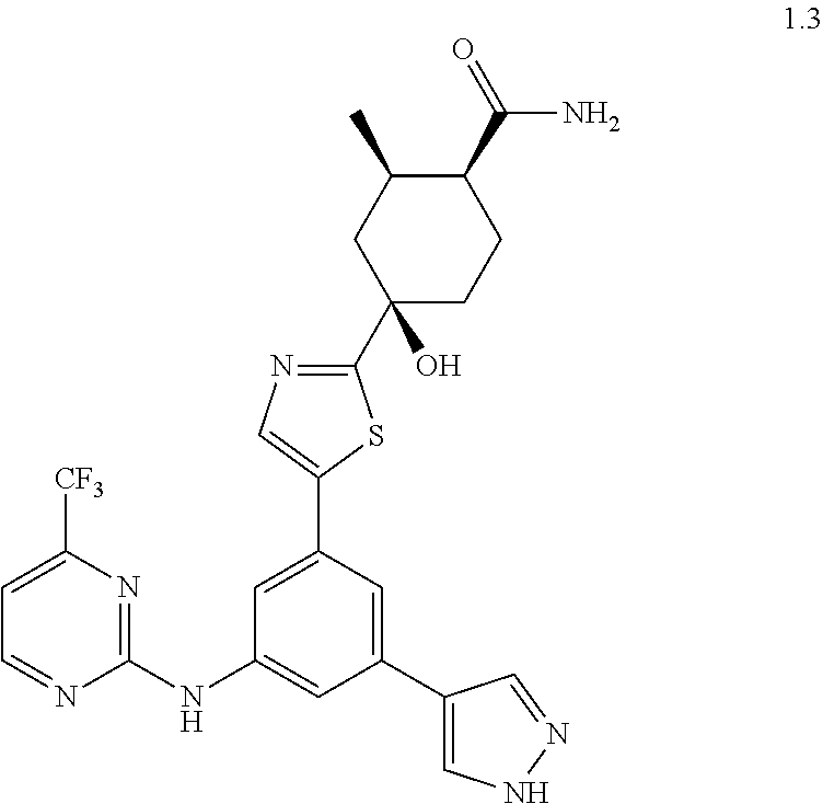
C1(NC2=CC(C3=CNN=C3)=CC(C3=CN=C(C4(O)CCC(C(=O)N)C(C)C4)S3)=C2)=NC([CF3])=CC=N1
